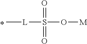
C[L]S(O[M])(=O)=O
